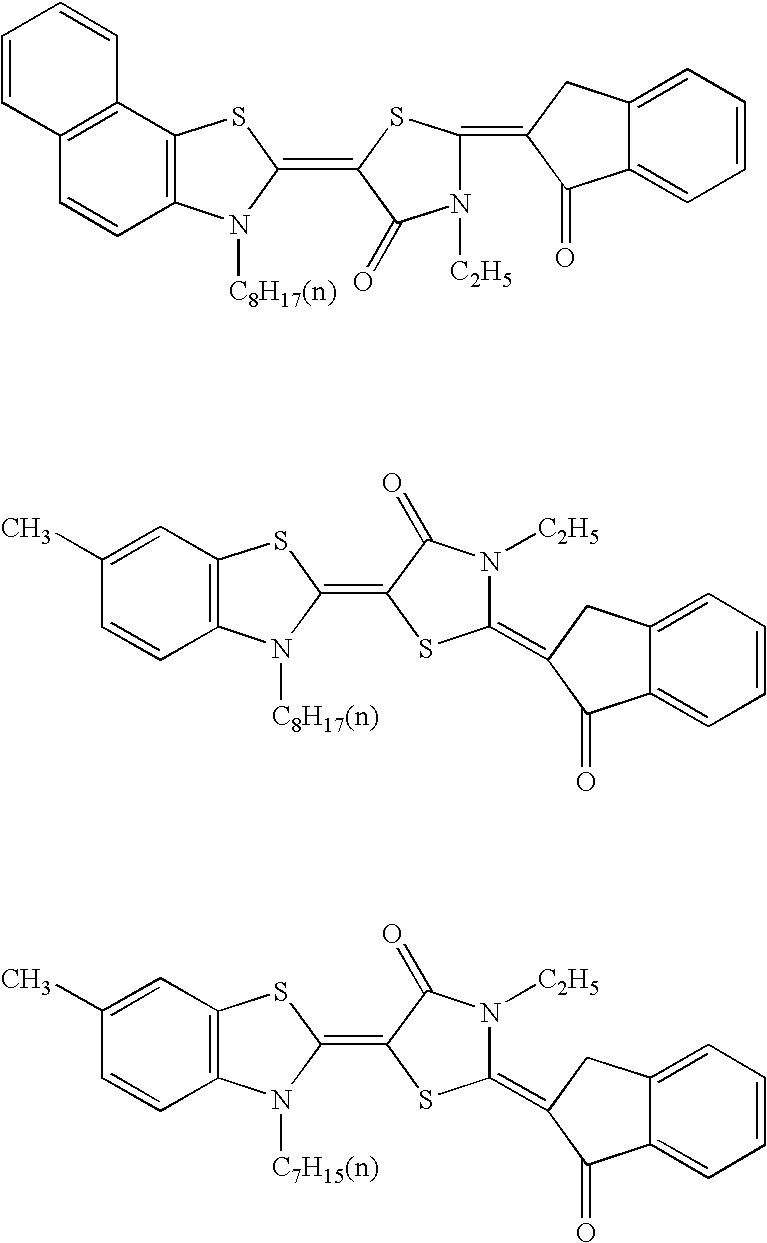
C12=C(C3=C(C=C1)C=CC=C3)SC(=C1C(=O)N([C2H5])C(=C3C(=O)C4=CC=CC=C4C3)S1)N2[C8H17(n)].C12=C(C=C(C)C=C1)SC(=C1SC(=C3CC4=CC=CC=C4C3=O)N([C2H5])C1=O)N2[C8H17(n)].C12=C(C=C(C)C=C1)SC(=C1SC(=C3CC4=CC=CC=C4C3=O)N([C2H5])C1=O)N2[C7H15(n)]
